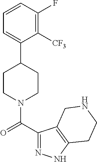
C1=CC(F)=C([CF3])C(C2CCN(C(C3=NNC4=C3CNCC4)=O)CC2)=C1
